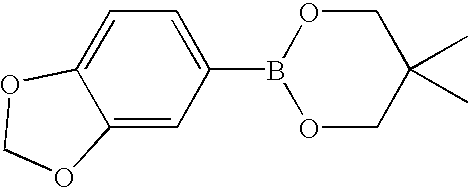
C1=C2C(=CC(B3OCC(C)(C)CO3)=C1)OCO2
